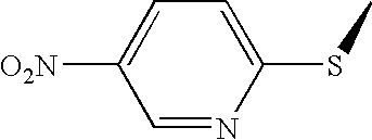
[O2N]C1=CC=C(SC)N=C1
